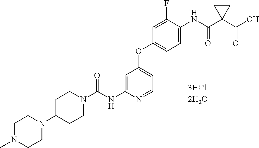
C1=C(F)C(NC(C2(C(O)=O)CC2)=O)=CC=C1OC1=CC=NC(NC(=O)N2CCC(N3CCN(C)CC3)CC2)=C1
